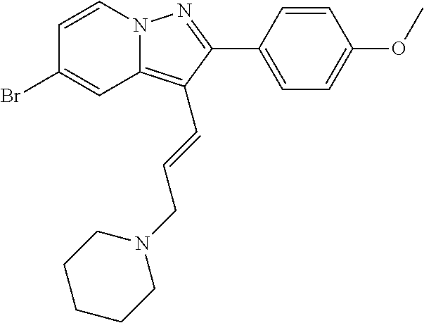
C1=CN2C(=C(C=CCN3CCCCC3)C(C3=CC=C(OC)C=C3)=N2)C=C1Br
